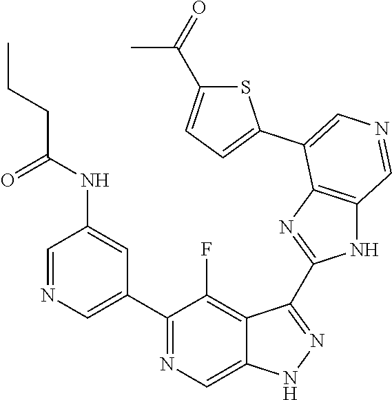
C1(C2=CN=CC(NC(CCC)=O)=C2)=NC=C2C(=C1F)C(C1=NC3=C(N1)C=NC=C3C1=CC=C(C(=O)C)S1)=NN2
